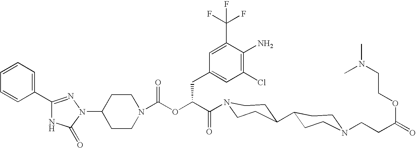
N1(C2CCN(C(OC(C(=O)N3CCC(C4CCN(CCC(=O)OCCN(C)C)CC4)CC3)CC3=CC(Cl)=C(N)C(C(F)(F)F)=C3)=O)CC2)N=C(C2=CC=CC=C2)NC1=O
